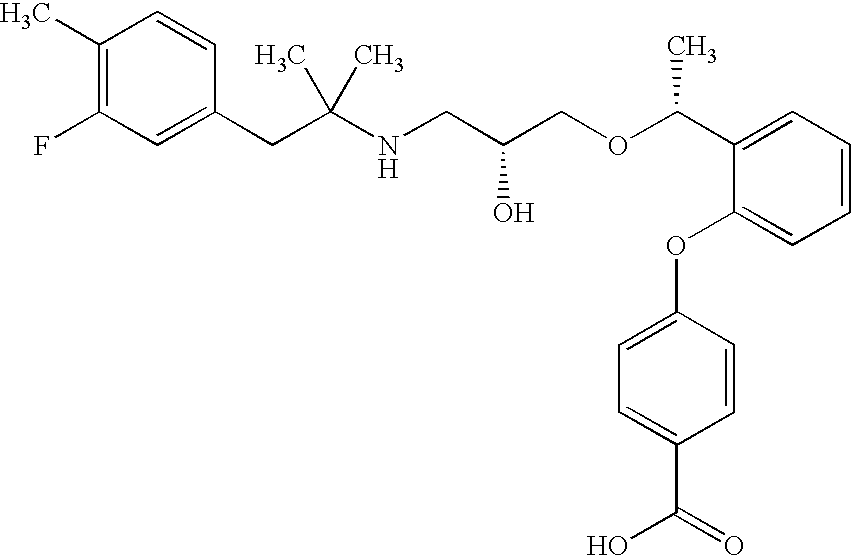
C1(C)=C(F)C=C(CC(NCC(COC(C2=CC=CC=C2OC2=CC=C(C(=O)O)C=C2)C)O)(C)C)C=C1
